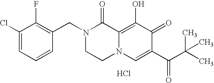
C1(F)=C(CN2CCN3C(=C(O)C(=O)C(C(C(C)(C)C)=O)=C3)C2=O)C=CC=C1Cl.Cl
